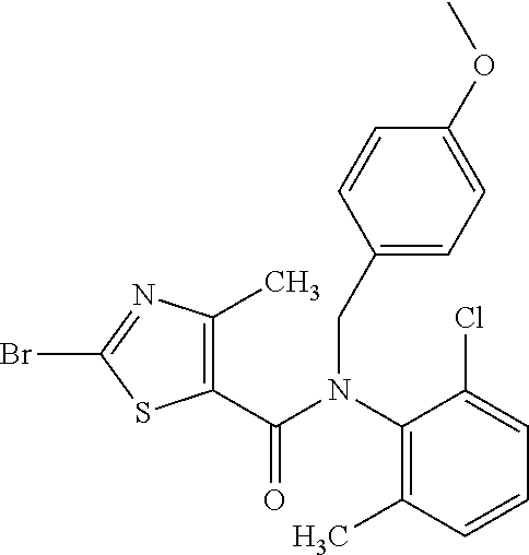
BrC1=NC(C)=C(C(N(C2=C(C)C=CC=C2Cl)CC2=CC=C(OC)C=C2)=O)S1
